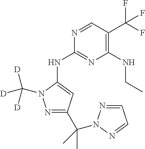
N1=CC(C(F)(F)F)=C(NCC)N=C1NC1=CC(C(C)(C)N2N=CC=N2)=NN1C([D])([D])[D]
